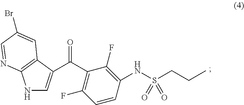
C1=CC(NS(CCC)(=O)=O)=C(F)C(C(=O)C2=CNC3=C2C=C(Br)C=N3)=C1F
